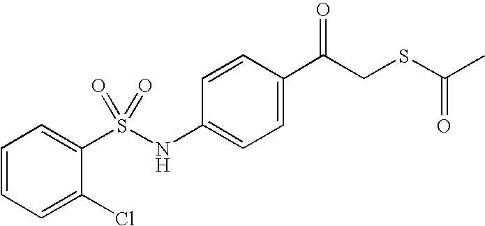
C1=C(C(CSC(C)=O)=O)C=CC(NS(C2=CC=CC=C2Cl)(=O)=O)=C1
